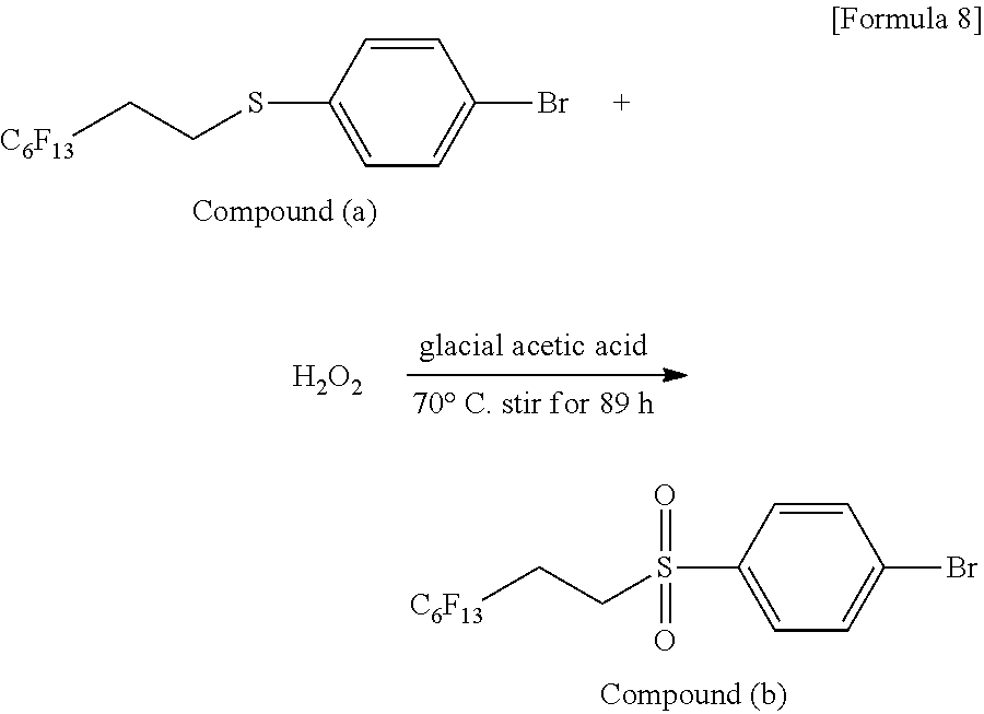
C1(SCC[C6F13])=CC=C(Br)C=C1.[H2O2].C1(S(CC[C6F13])(=O)=O)=CC=C(Br)C=C1
